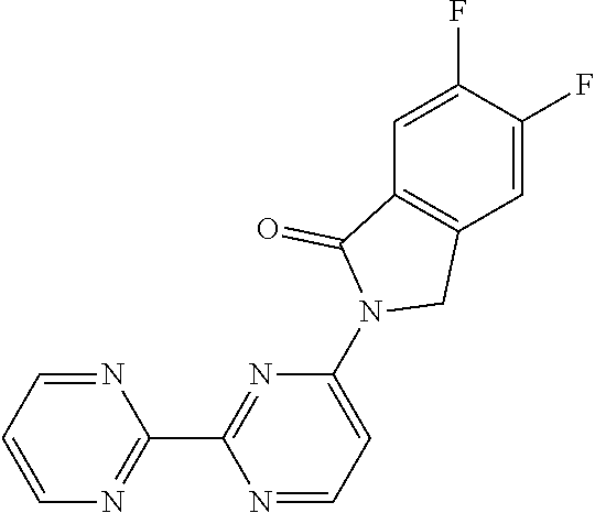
C1=C(F)C(F)=CC2=C1C(=O)N(C1=CC=NC(C3=NC=CC=N3)=N1)C2
